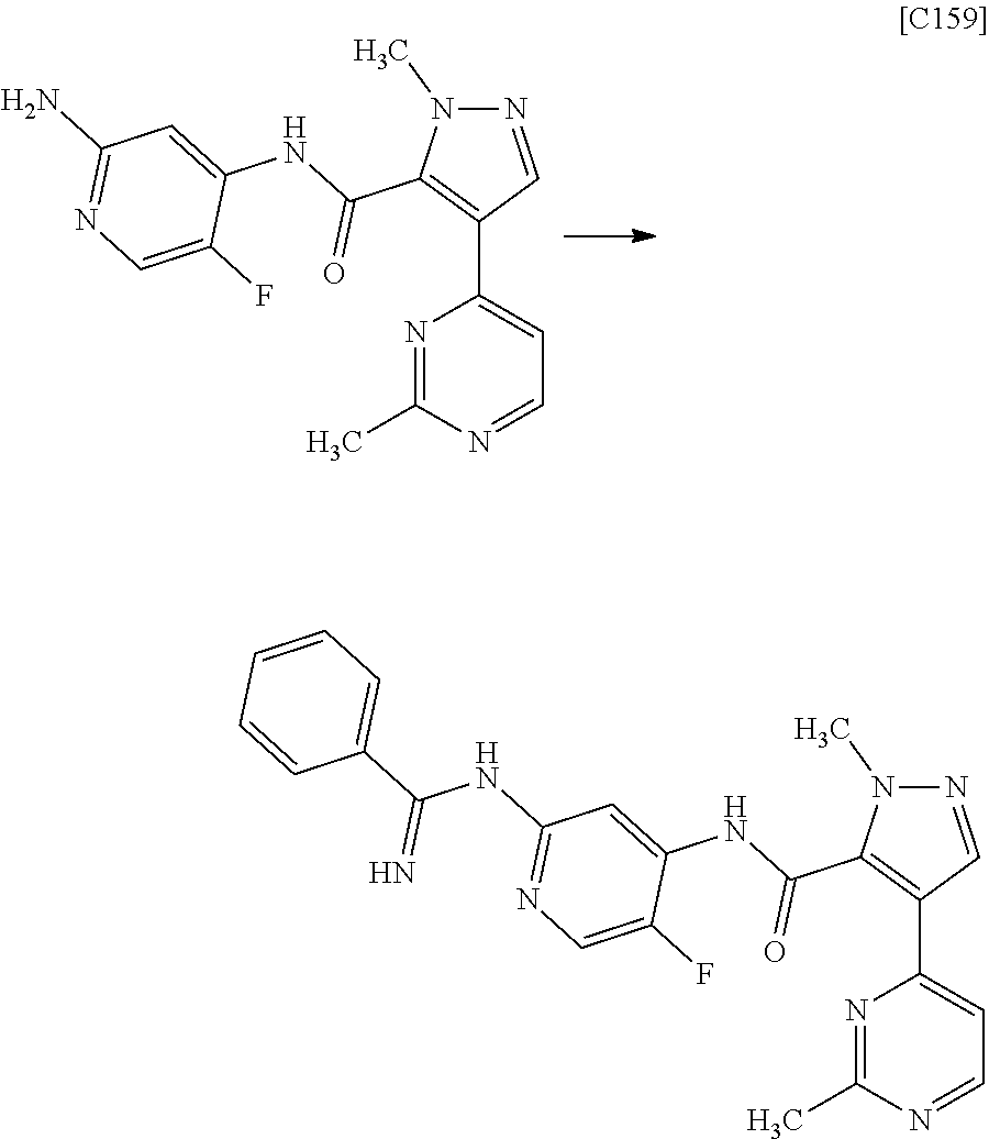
N1=CC(C2=CC=NC(C)=N2)=C(C(NC2=CC(N)=NC=C2F)=O)N1C.N1=CC(C2=CC=NC(C)=N2)=C(C(NC2=CC(NC(C3=CC=CC=C3)=N)=NC=C2F)=O)N1C
